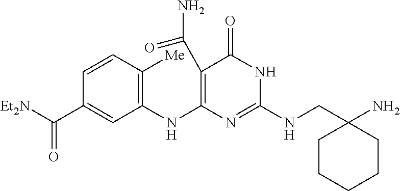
C1(C(N)=O)=C(NC2=C([Me])C=CC(C([Et2N])=O)=C2)N=C(NCC2(N)CCCCC2)NC1=O
